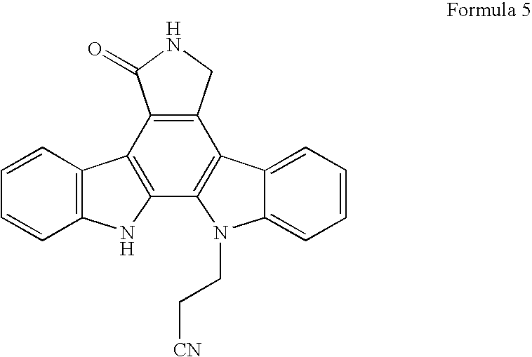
C12=C(C(=O)NC1)C1=C(C3=C2C2=CC=CC=C2N3CC[CN])NC2=C1C=CC=C2
